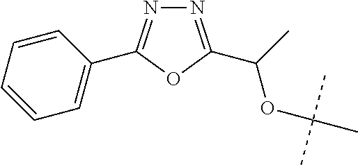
N1=C(C(C)OC(C)(C)C)OC(C2=CC=CC=C2)=N1
